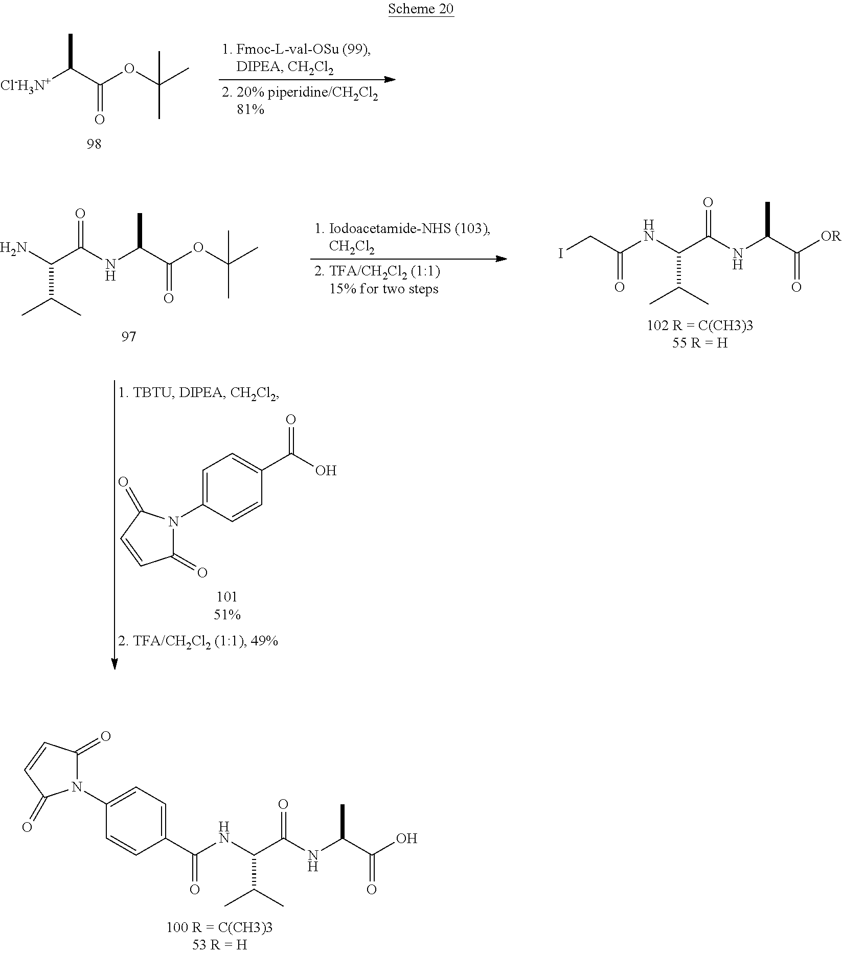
N1(C2=CC=C(C(NC(C(NC(C(O)=O)C)=O)C(C)C)=O)C=C2)C(=O)C=CC1=O.[Cl-H3N+]C(C(OC(C)(C)C)=O)C.NC(C(NC(C(OC(C)(C)C)=O)C)=O)C(C)C.N(C(C(NC(C([OR])=O)C)=O)C(C)C)C(CI)=O.C1(=O)N(C2=CC=C(C(O)=O)C=C2)C(=O)C=C1
